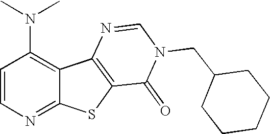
C1=CN=C2C(=C1N(C)C)C1=C(S2)C(=O)N(CC2CCCCC2)C=N1
